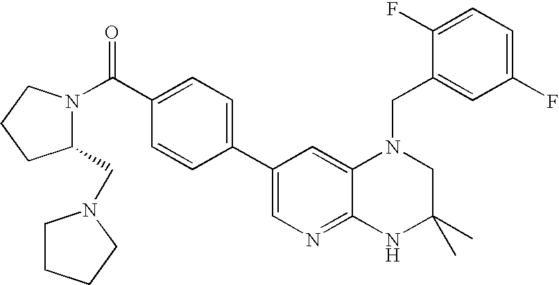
C1(C2=CC=C(C(=O)N3C(CN4CCCC4)CCC3)C=C2)=CN=C2C(=C1)N(CC1=CC(F)=CC=C1F)CC(C)(C)N2
